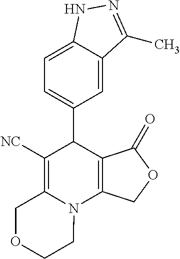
C1=C2C(=CC=C1C1C([NC])=C3N(C4=C1C(=O)OC4)CCOC3)NN=C2C
